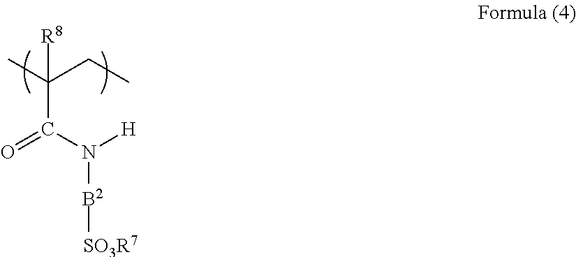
C(C(N([H])[B2][SO3R7])=O)(C)(CC)[R8]
